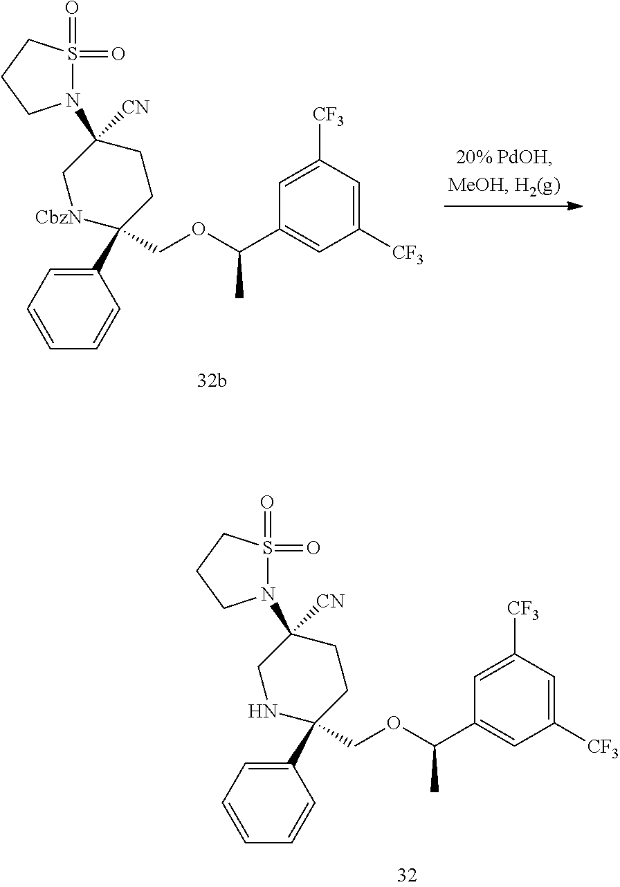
C1(C2(COC(C3=CC([CF3])=CC([CF3])=C3)C)[CbzN]CC(N3S(=O)(=O)CCC3)([CN])CC2)=CC=CC=C1.C1(C2(COC(C3=CC([CF3])=CC([CF3])=C3)C)NCC(N3S(=O)(=O)CCC3)([CN])CC2)=CC=CC=C1
